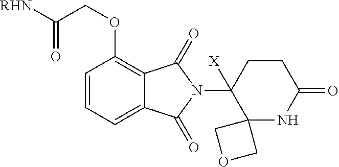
C1=CC=C2C(=C1OCC([RHN])=O)C(=O)N(C1([X])C3(NC(=O)CC1)COC3)C2=O
